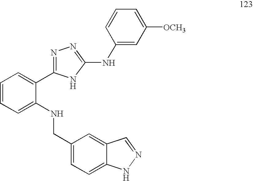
C1=CC=C(NCC2=CC=C3C(=C2)C=NN3)C(C2=NN=C(NC3=CC([OCH3])=CC=C3)N2)=C1
